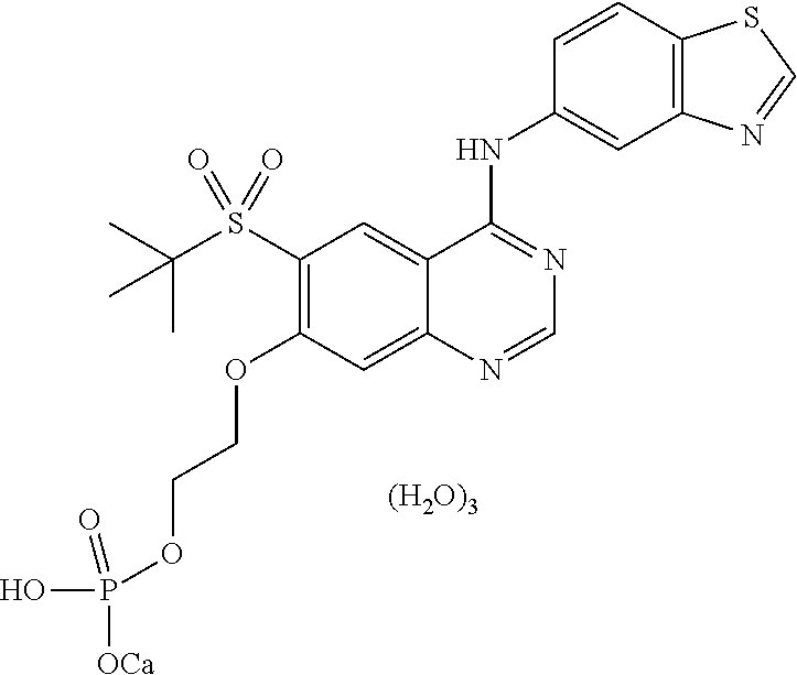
C1(S(C(C)(C)C)(=O)=O)=C(OCCOP([OCa])(O)=O)C=C2C(=C1)C(NC1=CC3=C(C=C1)SC=N3)=NC=N2.[(H2O)3]
